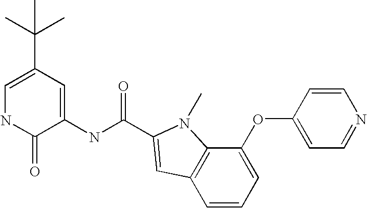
C1=C(C(C)(C)C)C=C(NC(=O)C2=CC3=C(C(OC4=CC=NC=C4)=CC=C3)N2C)C(=O)N1
